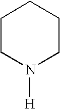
C1CN([H])CCC1
